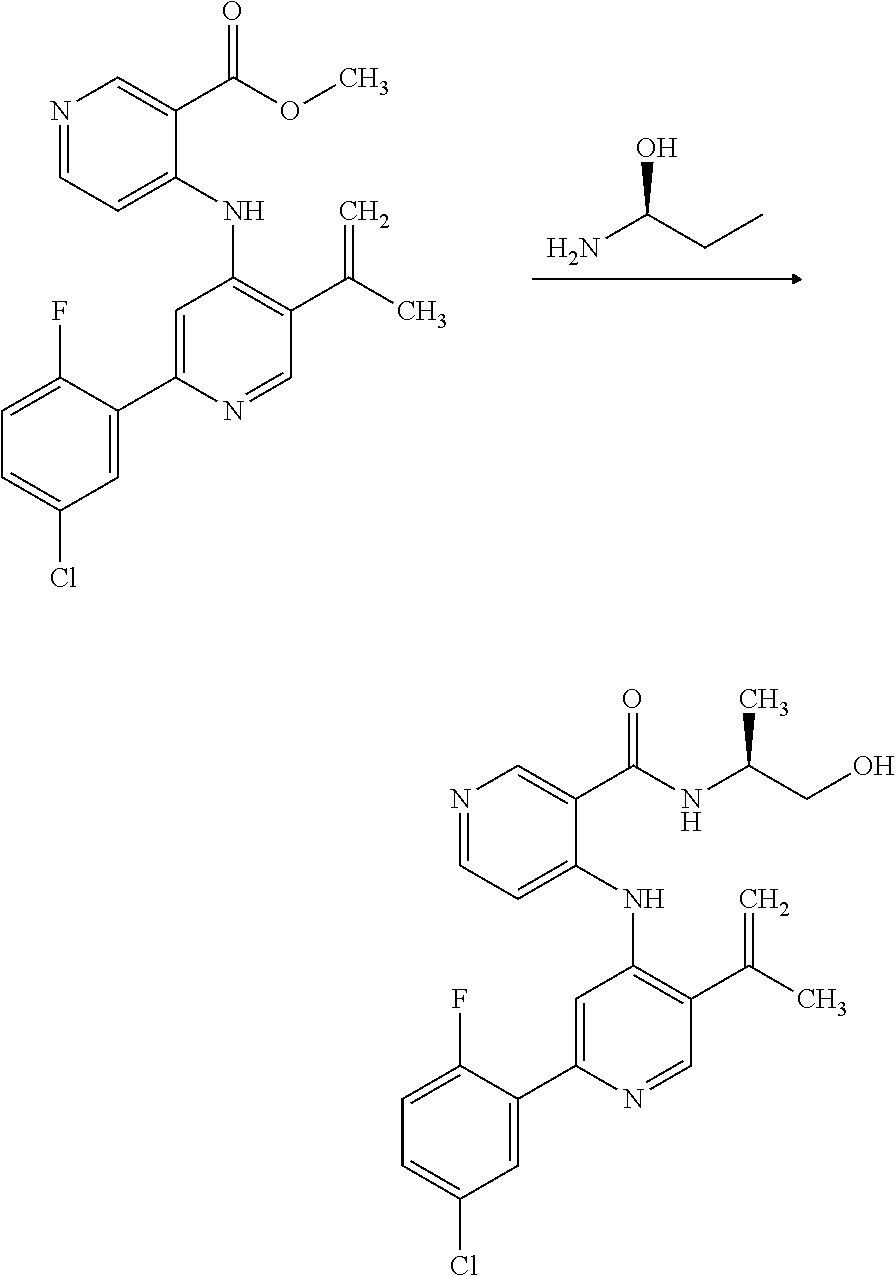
NC(CC)O.N1=CC=C(NC2=C(C(C)=C)C=NC(C3=CC(Cl)=CC=C3F)=C2)C(C(OC)=O)=C1.N1=CC=C(NC2=C(C(C)=C)C=NC(C3=CC(Cl)=CC=C3F)=C2)C(C(NC(CO)C)=O)=C1
